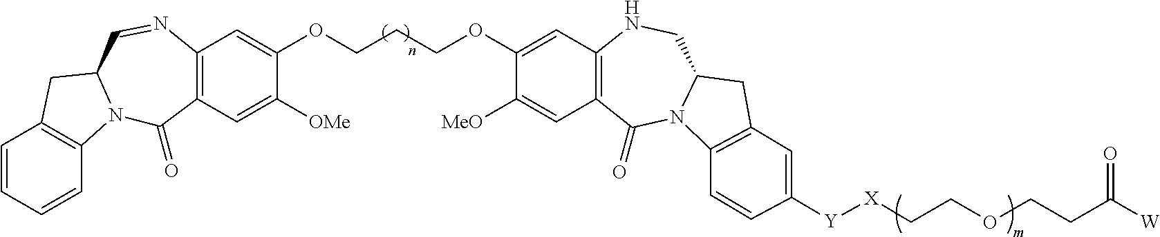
C1=CC=CC2=C1CC1N2C(=O)C2=C(N=C1)C=C(OCCCOC1=CC3=C(C=C1[MeO])C(=O)N1C(CN3)CC3=C1C=CC([Y][X]CCOCCC([W])=O)=C3)C([OMe])=C2
